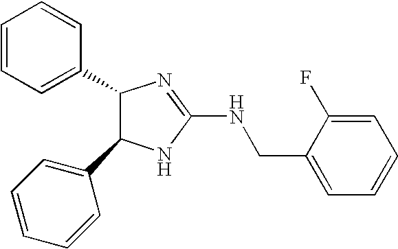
C1(C2C(C3=CC=CC=C3)NC(NCC3=CC=CC=C3F)=N2)=CC=CC=C1
